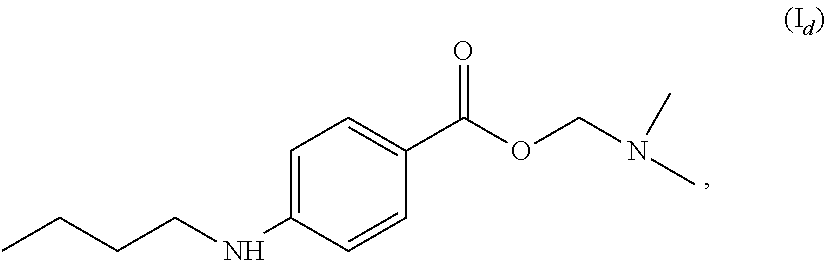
C1=C(NCCCC)C=CC(C(OCN(C)C)=O)=C1
